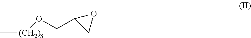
C[(CH2)3]OCC1CO1
